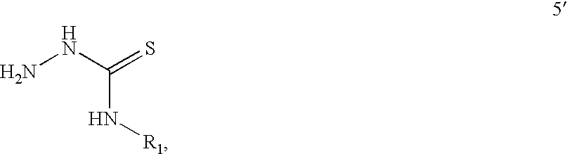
NNC(N[R1])=S
